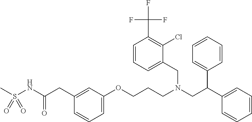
C1=C(OCCCN(CC(C2=CC=CC=C2)C2=CC=CC=C2)CC2=CC=CC(C(F)(F)F)=C2Cl)C=C(CC(NS(C)(=O)=O)=O)C=C1
